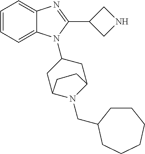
C1=CC=C2C(=C1)N=C(C1CNC1)N2C1CC2N(CC3CCCCCC3)C(C1)CC2
